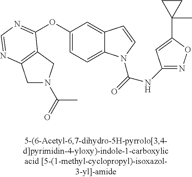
C1N(C(=O)C)CC2=C1N=CN=C2OC1=CC=C2C(=C1)C=CN2C(=O)NC1=NOC(C2(C)CC2)=C1
